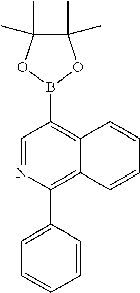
C1(C2=C3C(=C(B4OC(C)(C)C(C)(C)O4)C=N2)C=CC=C3)=CC=CC=C1
